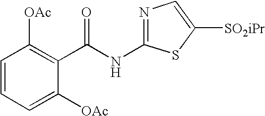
C1=CC=C([OAc])C(C(NC2=NC=C([SO2iPr])S2)=O)=C1[OAc]
